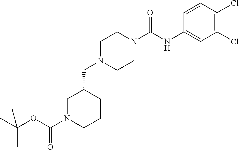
N1(C(OC(C)(C)C)=O)CCCC(CN2CCN(C(NC3=CC(Cl)=C(Cl)C=C3)=O)CC2)C1
